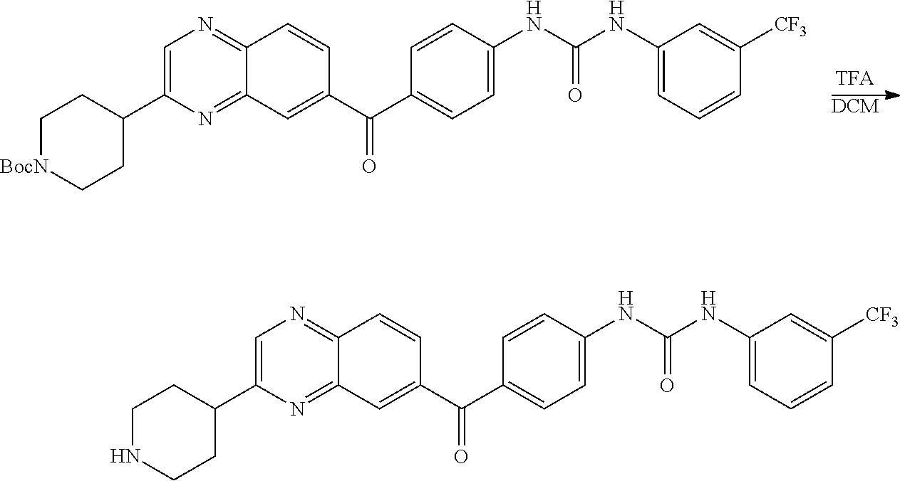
[DCM].C1[BocN]CCC(C2=CN=C3C(=N2)C=C(C(C2=CC=C(NC(NC4=CC=CC([CF3])=C4)=O)C=C2)=O)C=C3)C1.C1NCCC(C2=CN=C3C(=N2)C=C(C(C2=CC=C(NC(NC4=CC=CC([CF3])=C4)=O)C=C2)=O)C=C3)C1
